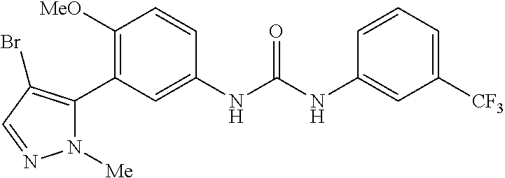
C1([OMe])=C(C2=C(Br)C=NN2[Me])C=C(NC(=O)NC2=CC([CF3])=CC=C2)C=C1
